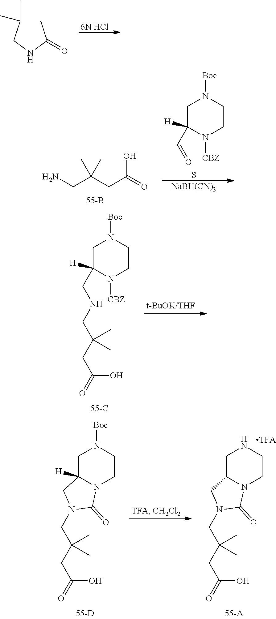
[6N HCl].C1C(C)(C)CNC1=O.NCC(CC(=O)O)(C)C.C1C(C=O)([H])N([CBZ])CCN1[Boc].S.[NaBH(CN)3].C1C(CNCC(CC(O)=O)(C)C)([H])N([CBZ])CCN1[Boc].C1C2([H])N(CCN1[Boc])C(=O)N(CC(CC(O)=O)(C)C)C2.C1C2N(CCN1)C(=O)N(CC(CC(O)=O)(C)C)C2
